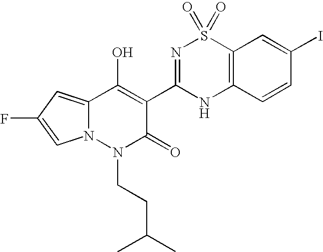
C12=CC(F)=CN1N(CCC(C)C)C(=O)C(C1=NS(=O)(=O)C3=C(N1)C=CC(I)=C3)=C2O
